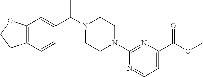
C12=C(C=CC(C(N3CCN(C4=NC(C(OC)=O)=CC=N4)CC3)C)=C1)CCO2
